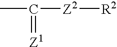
[R2][Z2]C(C)=[Z1]
